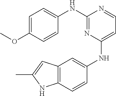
C1=C(OC)C=CC(NC2=NC(NC3=CC4=C(C=C3)NC(C)=C4)=CC=N2)=C1
